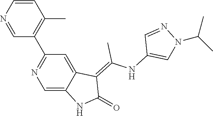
C1=CN=CC(C2=NC=C3C(=C2)C(=C(NC2=CN(C(C)C)N=C2)C)C(=O)N3)=C1C
